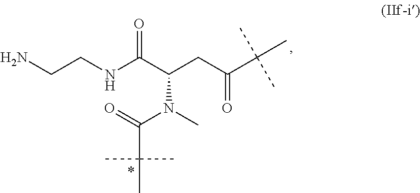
NCCNC(C(CC(C(C)(C)C)=O)N(C(C(C)(C)C)=O)C)=O
